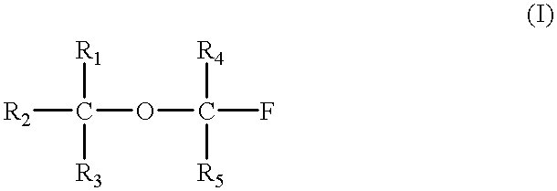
[R1]C(OC(F)([R4])[R5])([R2])[R3]
